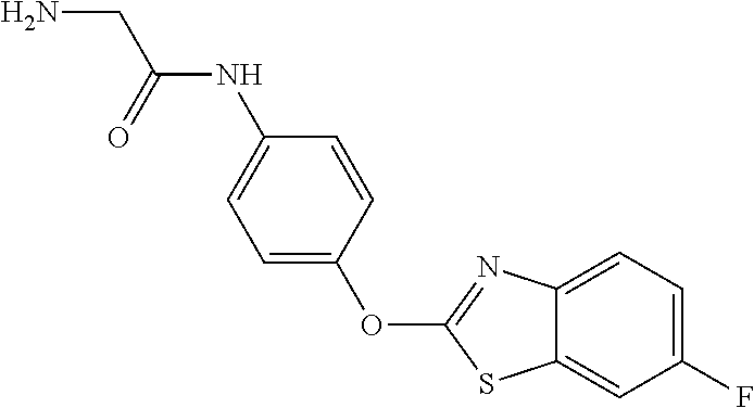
C1=CC(OC2=NC3=CC=C(F)C=C3S2)=CC=C1NC(CN)=O
